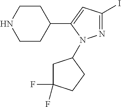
C1CC(C2=CC(I)=NN2C2CC(F)(F)CC2)CCN1
